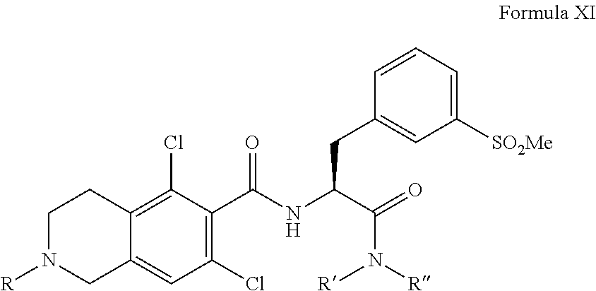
C(C(=O)N([R])[R])(NC(C1=C(Cl)C=C2C(=C1Cl)CCN([R])C2)=O)CC1=CC([SO2Me])=CC=C1
